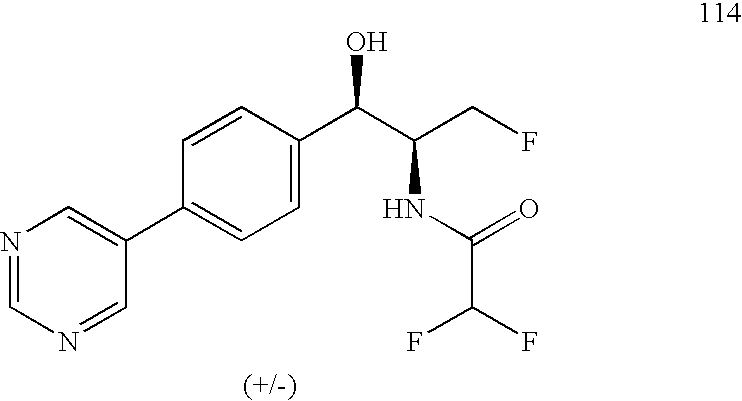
C1=CC(C(C(CF)NC(=O)C(F)F)O)=CC=C1C1=CN=CN=C1
